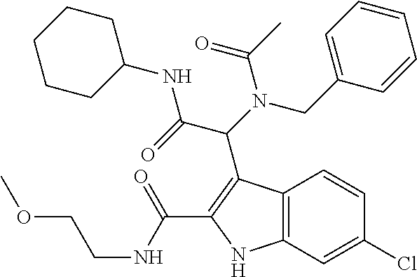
C12=C(NC(C(NCCOC)=O)=C1C(N(C(C)=O)CC1=CC=CC=C1)C(NC1CCCCC1)=O)C=C(Cl)C=C2
